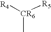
C[CR6]([R4])[R5]
